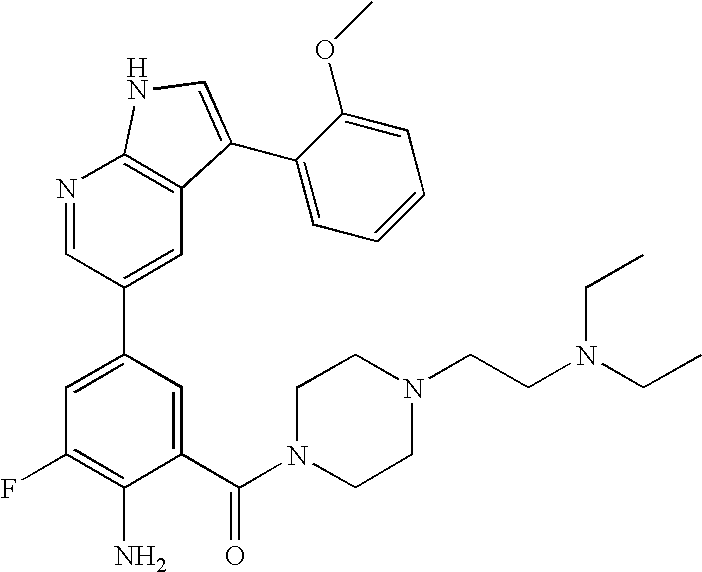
C1(C(N2CCN(CCN(CC)CC)CC2)=O)=CC(C2=CC3=C(N=C2)NC=C3C2=CC=CC=C2OC)=CC(F)=C1N
